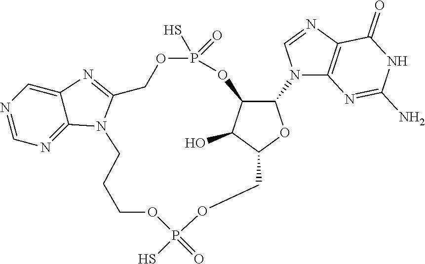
C12COP(S)(=O)OCCCN3C(=NC4=CN=CN=C43)COP(S)(=O)OC(C(N3C4=C(N=C3)C(=O)NC(N)=N4)O1)C2O
